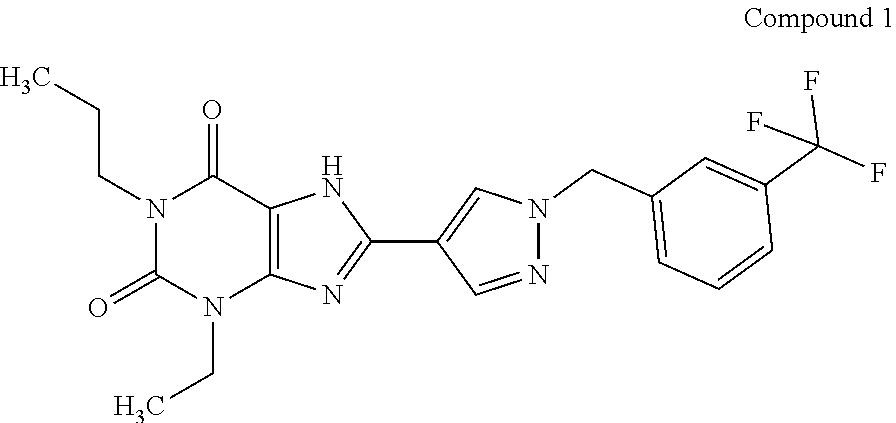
N1(CCC)C(=O)N(CC)C2=C(C1=O)[HN]C(C1=CN(CC3=CC=CC(C(F)(F)F)=C3)N=C1)=N2
